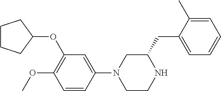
C1CCC(OC2=C(OC)C=CC(N3CCNC(CC4=CC=CC=C4C)C3)=C2)C1
